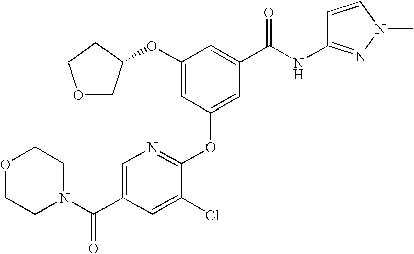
C1(OC2COCC2)=CC(OC2=NC=C(C(=O)N3CCOCC3)C=C2Cl)=CC(C(NC2=NN(C)C=C2)=O)=C1
